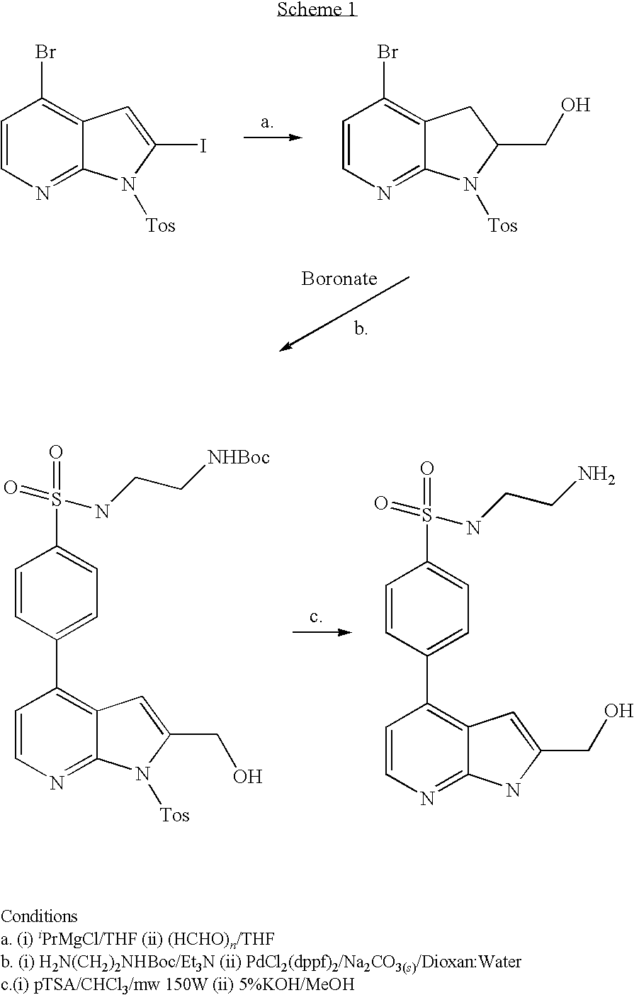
C1=CN=C2C(=C1Br)C=C(I)N2[Tos].C1=CN=C2C(=C1Br)CC(CO)N2[Tos].C1=CN=C2C(=C1C1=CC=C(S(=O)(=O)NCC[NHBoc])C=C1)C=C(CO)N2[Tos].C1=CN=C2C(=C1C1=CC=C(S(=O)(=O)NCCN)C=C1)C=C(CO)N2
